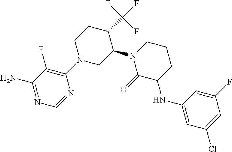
C1(N2CC(N3C(=O)C(NC4=CC(Cl)=CC(F)=C4)CCC3)C(C(F)(F)F)CC2)=C(F)C(N)=NC=N1
